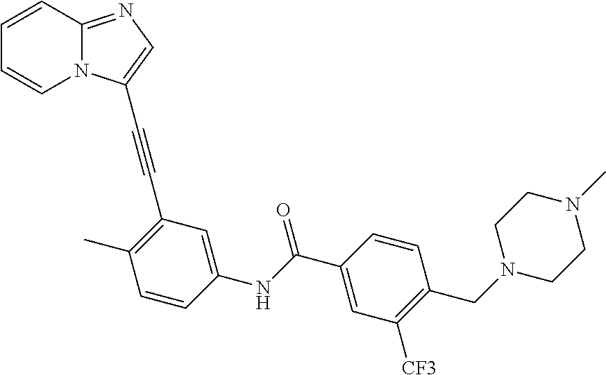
C1=CC2=NC=C(C#CC3=C(C)C=CC(NC(C4=CC([CF3])=C(CN5CCN(C)CC5)C=C4)=O)=C3)N2C=C1
